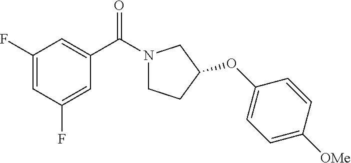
C1(F)=CC(F)=CC(C(N2CCC(OC3=CC=C([OMe])C=C3)C2)=O)=C1
